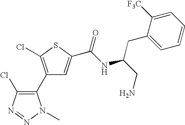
C1(C2=C(Cl)SC(C(=O)NC(CN)CC3=CC=CC=C3[F3C])=C2)=C(Cl)N=NN1C
